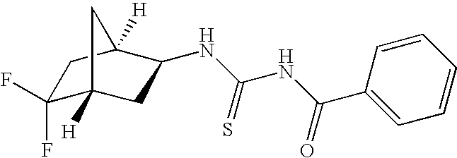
N(C(=S)NC(C1=CC=CC=C1)=O)C1CC2([H])C(F)(F)CC1([H])C2
